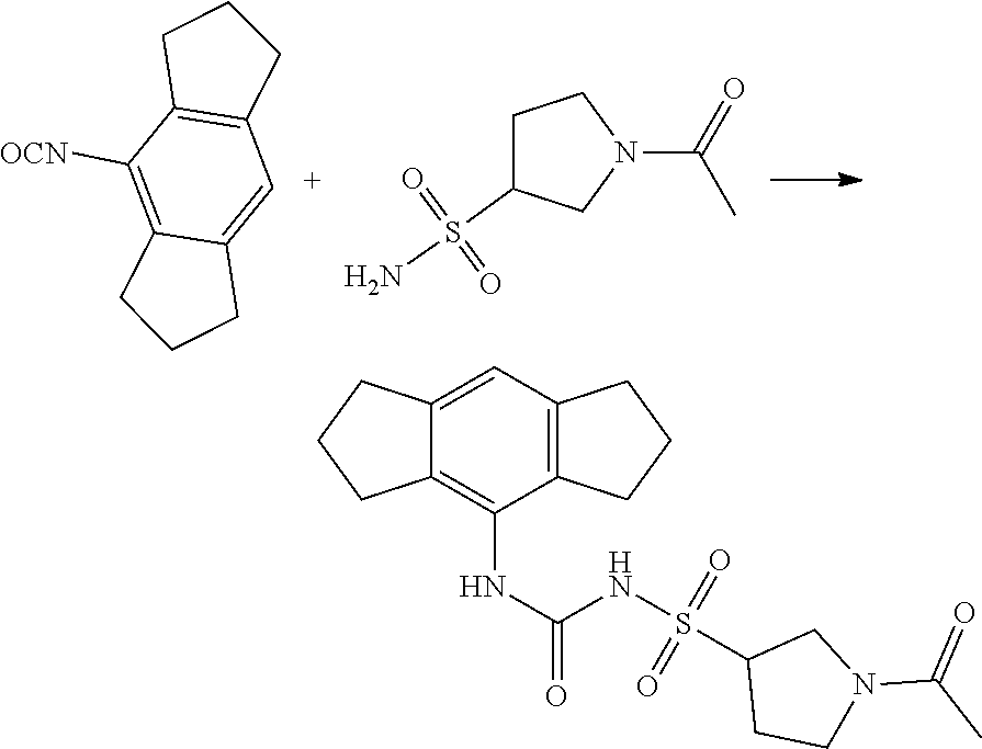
C12=C([OCN])C3=C(C=C1CCC2)CCC3.C1C(S(N)(=O)=O)CN(C(=O)C)C1.C12=CC3=C(C(NC(NS(C4CCN(C(C)=O)C4)(=O)=O)=O)=C1CCC2)CCC3
